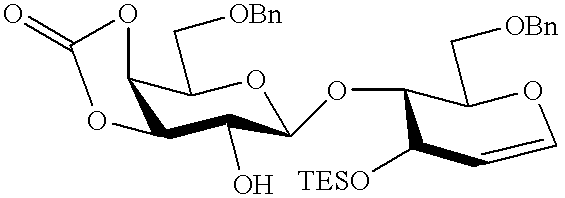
O=C1OC2C(C(O)C(OC3C(C[OBn])OC=CC3[TESO])OC2C[OBn])O1
